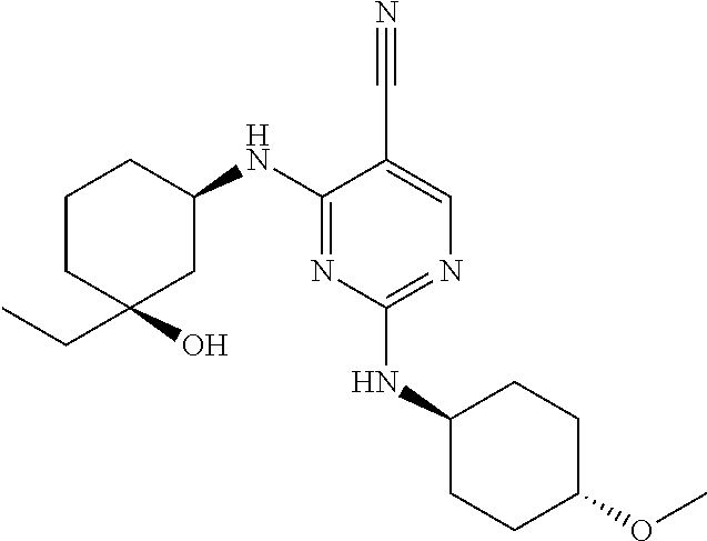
C1CC(O)(CC)CC(NC2=NC(NC3CCC(OC)CC3)=NC=C2C#N)C1
